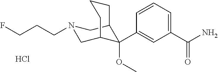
C1(C(N)=O)=CC=CC(C2(OC)C3CN(CCCF)CC2CCC3)=C1.Cl
